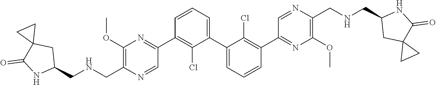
C1(C2=NC(OC)=C(C[HN]CC3CC4(C(=O)N3)CC4)N=C2)=C(Cl)C(C2=CC=CC(C3=NC(OC)=C(CNCC4CC5(C(=O)[HN]4)CC5)N=C3)=C2Cl)=CC=C1
